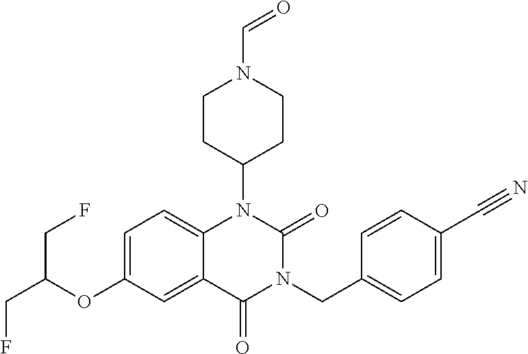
C12=CC=C(OC(CF)CF)C=C1C(=O)N(CC1=CC=C(C#N)C=C1)C(=O)N2C1CCN(C=O)CC1
